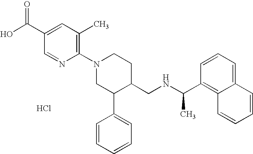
Cl.C1(N2CC(C3=CC=CC=C3)C(CNC(C3=C4C(=CC=C3)C=CC=C4)C)CC2)=C(C)C=C(C(O)=O)C=N1
